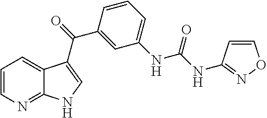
C1=CN=C2C(=C1)C(C(C1=CC(NC(=O)NC3=NOC=C3)=CC=C1)=O)=CN2
